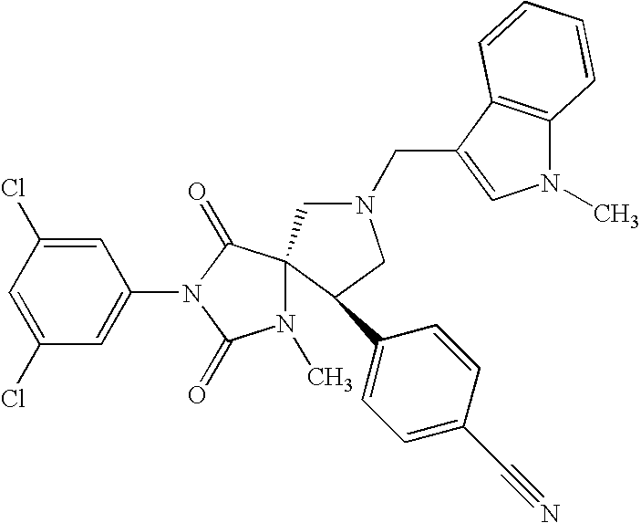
C1(Cl)=CC(Cl)=CC(N2C(=O)N(C)C3(C2=O)CN(CC2=CN(C)C4=C2C=CC=C4)CC3C2=CC=C(C#N)C=C2)=C1
